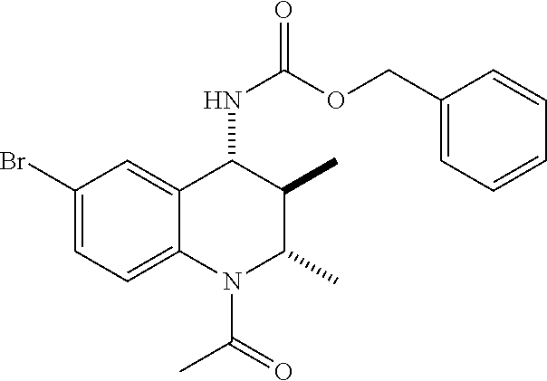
C1(Br)=CC=C2C(=C1)C(NC(=O)OCC1=CC=CC=C1)C(C)C(C)N2C(C)=O
